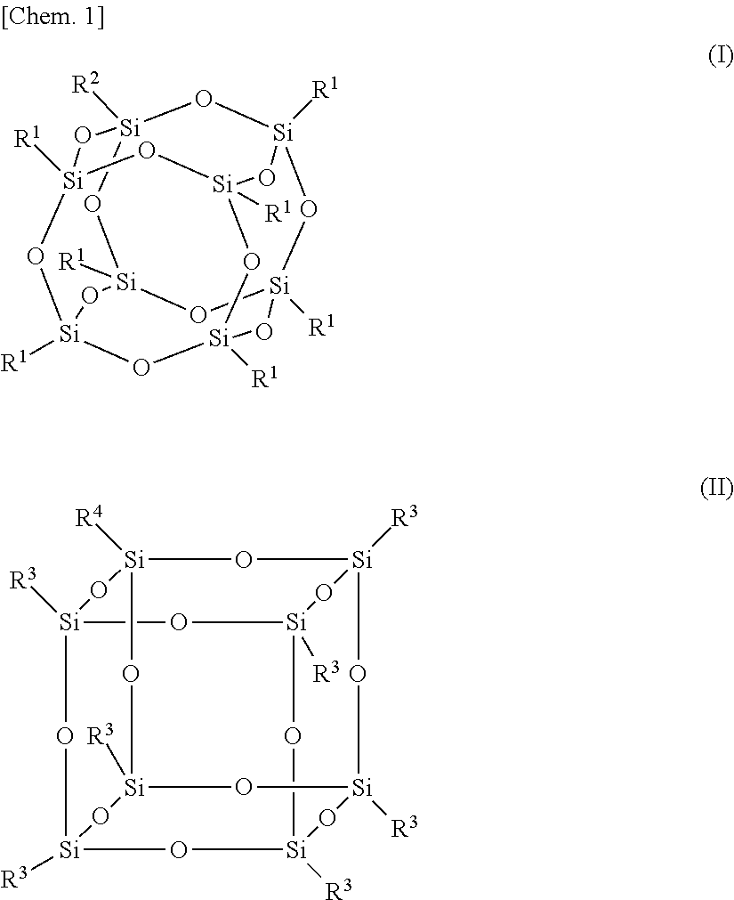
O1[Si]2([R2])O[Si]3([R1])O[Si]4([R1])O[Si]1([R1])O[Si]1([R1])O[Si]([R1])(O[Si]([R1])(O[Si]([R1])(O1)O4)O3)O2.[Si]12([R4])O[Si]3([R3])O[Si]4([R3])O[Si]([R3])(O1)O[Si]1([R3])O[Si]([R3])(O[Si]([R3])(O[Si]([R3])(O1)O4)O3)O2
